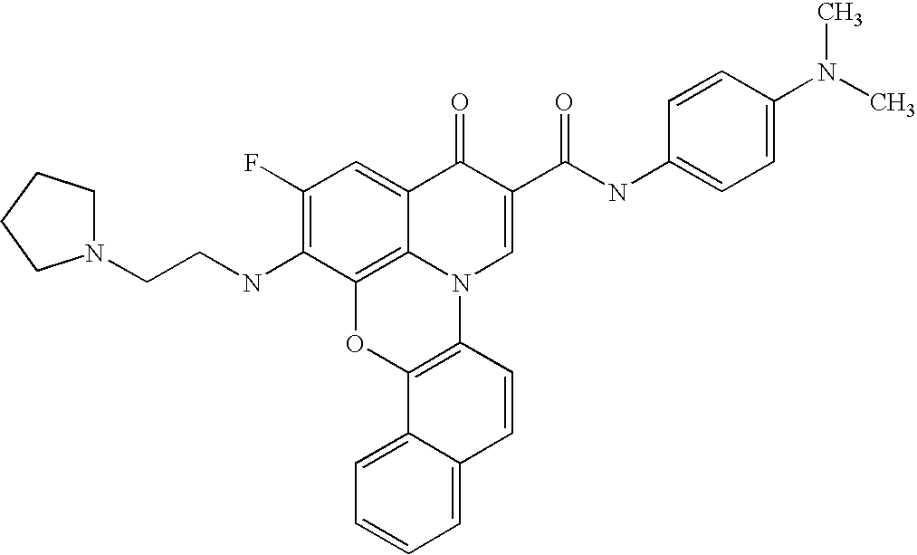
C1(F)=C(NCCN2CCCC2)C2=C3C(=C1)C(=O)C(C(NC1=CC=C(N(C)C)C=C1)=O)=CN3C1=C(O2)C2=CC=CC=C2C=C1
